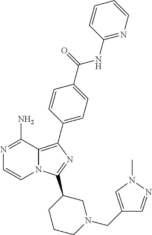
N1=C(N)C2=C(C3=CC=C(C(=O)NC4=NC=CC=C4)C=C3)N=C(C3CCCN(CC4=CN(C)N=C4)C3)N2C=C1
